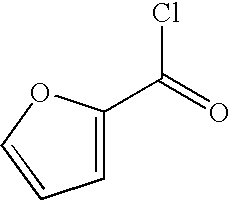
C1=C(C(Cl)=O)OC=C1
